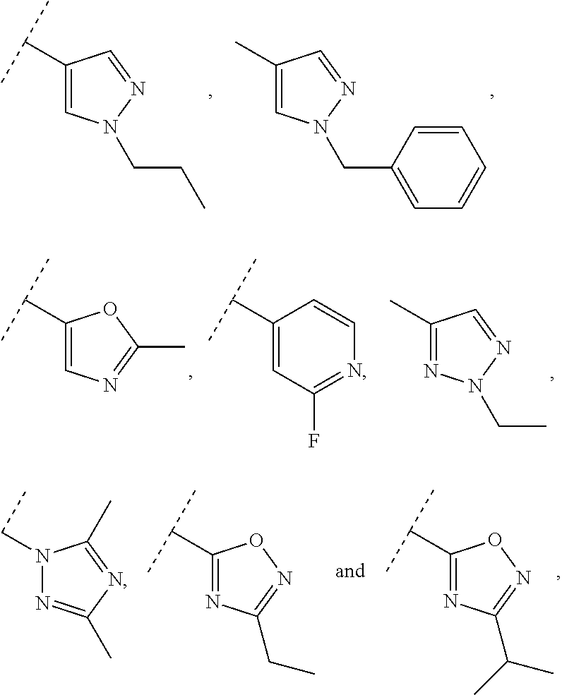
C1(C(C)C)=CN(CCC)N=C1.C1(C)=CN(CC2=CC=CC=C2)N=C1.C1(C(C)C)=CN=C(C)O1.C1(C(C)C)=CC(F)=NC=C1.C1(C)=NN(CC)N=C1.C1(C(C)C)=NC(C(C)C)=NO1.N1(CC)N=C(C)N=C1C.C1(C(C)C)=NC(CC)=NO1
